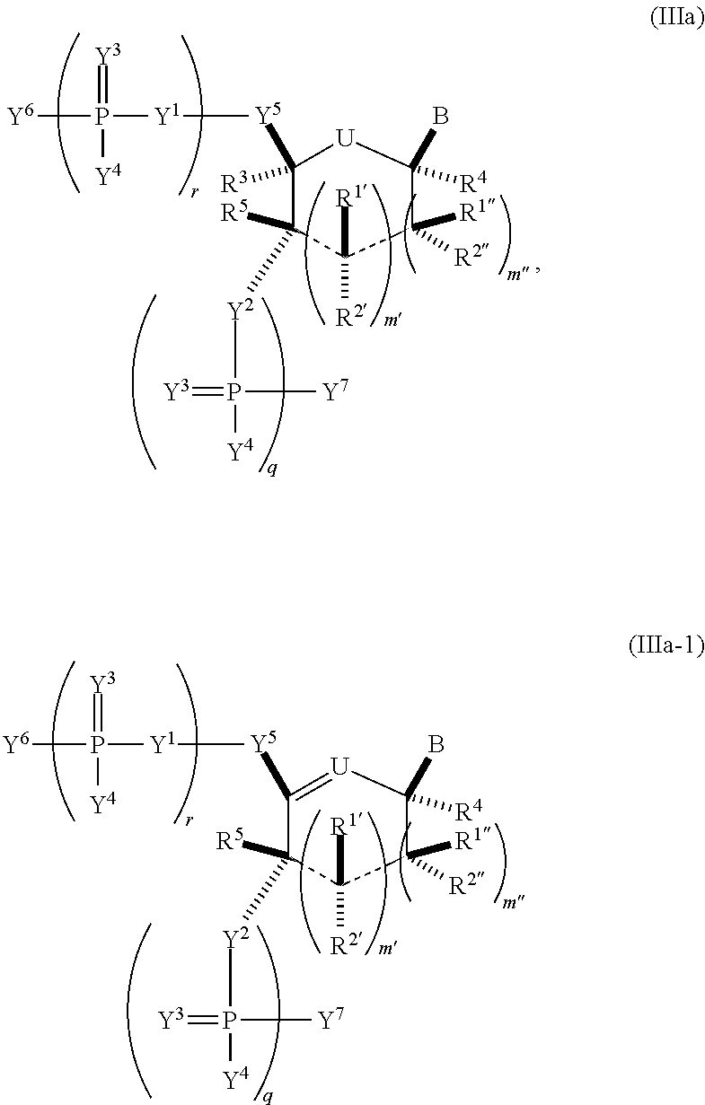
C1([Y5][Y1]P([Y4])(=[Y3])[Y6])([R3])C([R5])([Y2]P([Y4])(=[Y3])[Y7])C([R2])([R1])C([R1])([R2])C(B)([R4])[U]1.C1([Y5][Y1]P([Y4])(=[Y3])[Y6])=[U]C(B)([R4])C([R1])([R2])C([R2])([R1])C1([R5])[Y2]P([Y4])(=[Y3])[Y7]
